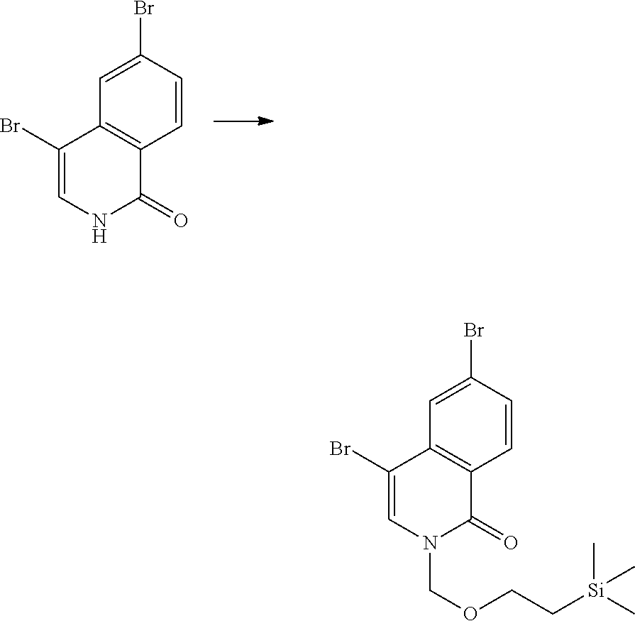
C1=CC(Br)=CC2=C1C(=O)NC=C2Br.C1=CC(Br)=CC2=C1C(=O)N(COCC[Si](C)(C)C)C=C2Br
